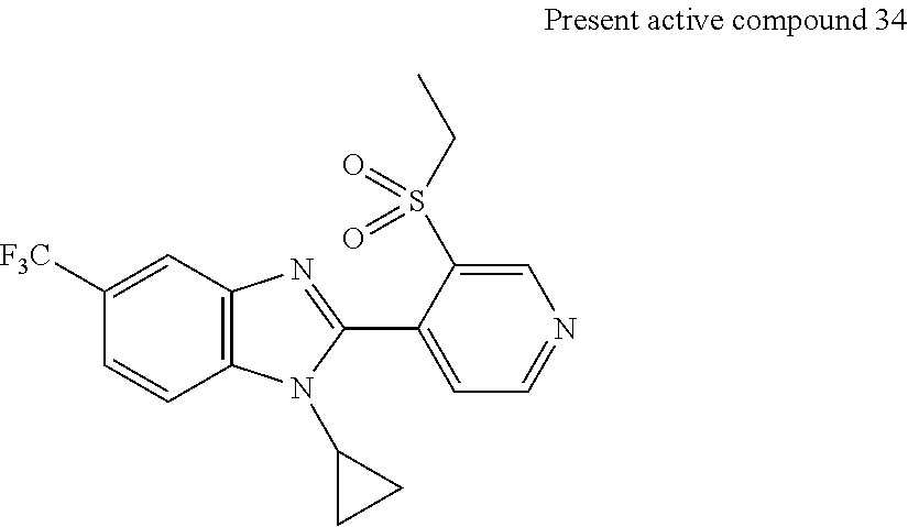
C1=C([F3C])C=CC2=C1N=C(C1=CC=NC=C1S(CC)(=O)=O)N2C1CC1
